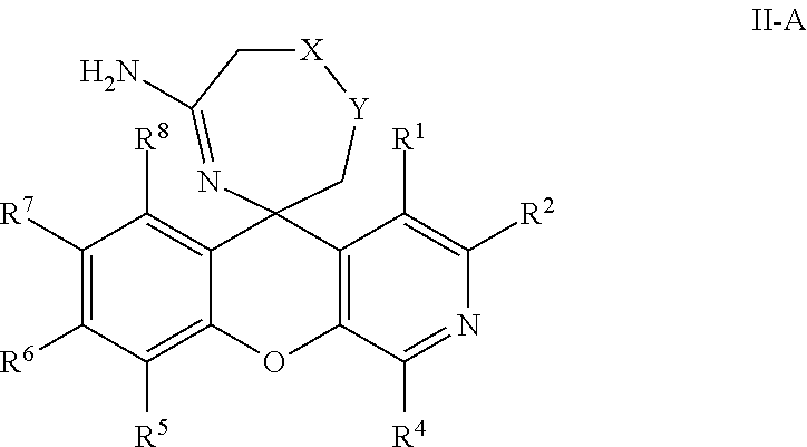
C1([R7])=C([R6])C([R5])=C2C(=C1[R8])C1(C3=C(O2)C([R4])=NC([R2])=C3[R1])C[Y][X]CC(N)=N1
